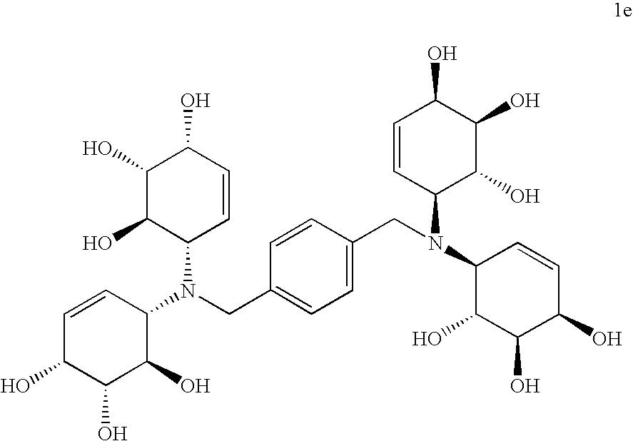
C1=CC(N(C2C=CC(O)C(O)C2O)CC2=CC=C(CN(C3C(O)C(O)C(O)C=C3)C3C(O)C(O)C(O)C=C3)C=C2)C(O)C(O)C1O
